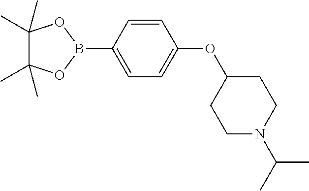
C1=CC(B2OC(C)(C)C(C)(C)O2)=CC=C1OC1CCN(C(C)C)CC1
